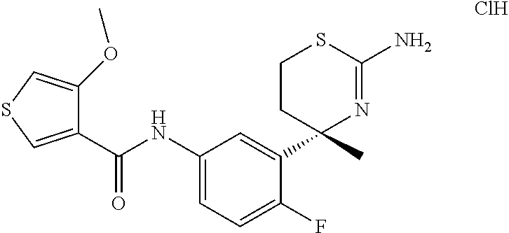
C(NC1=CC=C(F)C(C2(C)N=C(N)SCC2)=C1)(=O)C1=CSC=C1OC.Cl
